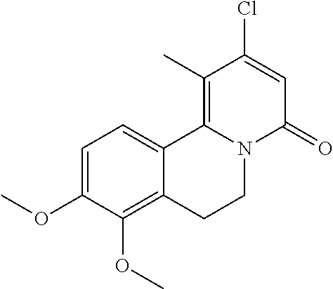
C1=C(OC)C(OC)=C2C(=C1)C1=C(C)C(Cl)=CC(=O)N1CC2
